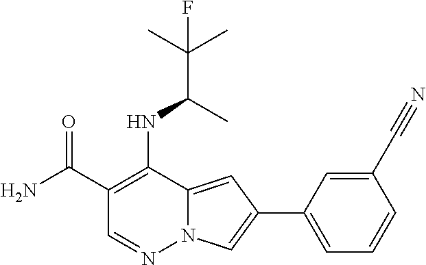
C1(C(N)=O)=C(NC(C(C)(C)F)C)C2=CC(C3=CC=CC(C#N)=C3)=CN2N=C1
